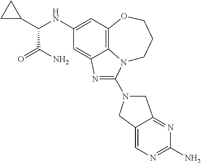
C1(NC(C2CC2)C(N)=O)=CC2=C3C(=C1)N=C(N1CC4=NC(N)=NC=C4C1)N3CCCO2
